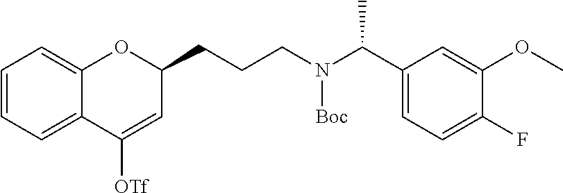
C1=CC=C2C(=C1)OC(CCCN(C(C1=CC=C(F)C(OC)=C1)C)[Boc])C=C2[OTf]
